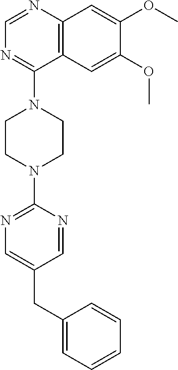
C12=C(N=CN=C1N1CCN(C3=NC=C(CC4=CC=CC=C4)C=N3)CC1)C=C(OC)C(OC)=C2
